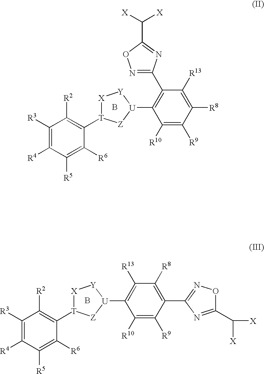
B.C1([R3])=C([R4])C([R5])=C([R6])C([T]2[X][Y][U](C3=C(C4=NOC(C([X])[X])=N4)C([R13])=C([R8])C([R9])=C3[R10])[Z]2)=C1[R2].B.C1([R3])=C([R4])C([R5])=C([R6])C([T]2[X][Y][U](C3=C([R13])C([R8])=C(C4=NOC(C([X])[X])=N4)C([R9])=C3[R10])[Z]2)=C1[R2]
